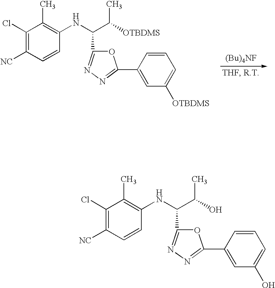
C1(Cl)=C([NC])C=CC(NC(C([OTBDMS])C)C2=NN=C(C3=CC([OTBDMS])=CC=C3)O2)=C1C.C1(Cl)=C([NC])C=CC(NC(C(O)C)C2=NN=C(C3=CC(O)=CC=C3)O2)=C1C
